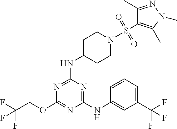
FC(COC1=NC(NC2=CC(C(F)(F)F)=CC=C2)=NC(NC2CCN(S(C3=C(C)N(C)N=C3C)(=O)=O)CC2)=N1)(F)F
